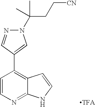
N1(C(CC[CN])(C)C)N=CC(C2=C3C(=NC=C2)NC=C3)=C1.[TFA]
